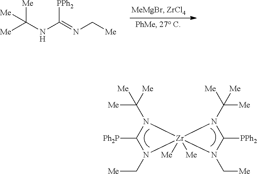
[Me]C(NC(=NC[Me])[PPh2])([Me])[Me].[Me]C([Me])(N1C([Ph2P])N(C[Me])[Zr]12([Me])([Me])N(C([Me])([Me])[Me])C([PPh2])N2C[Me])[Me]
